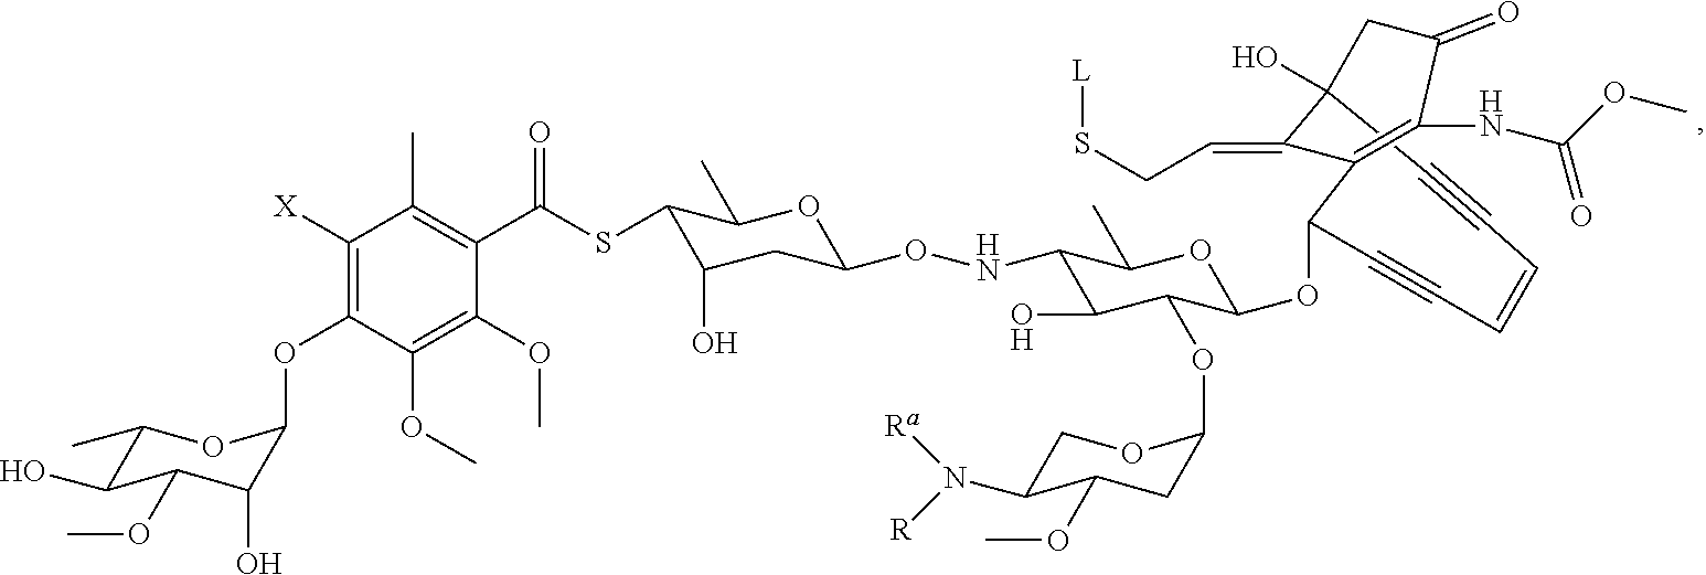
C12(O)C#CC=CC#CC(OC3C(OC4CC(OC)C(N([R])[Ra])CO4)C(O)C(NOC4CC(O)C(SC(C5=C(C)C([X])=C(OC6C(O)C(OC)C(O)C(C)O6)C(OC)=C5OC)=O)C(C)O4)C(C)O3)C(=C(NC(OC)=O)C(=O)C1)C2=CCS[L]
